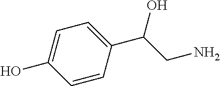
C1=CC(C(CN)O)=CC=C1O
